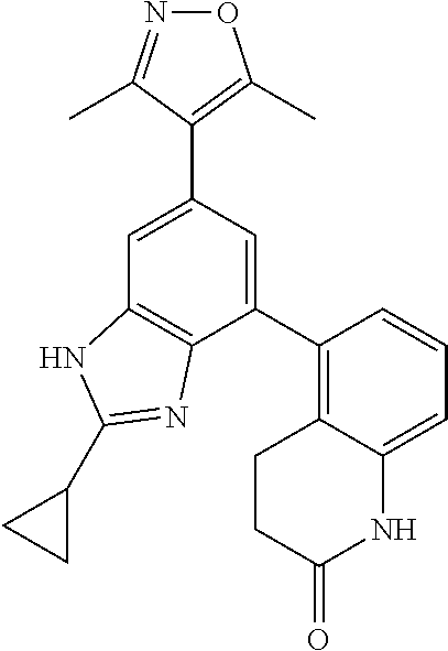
C1(C2=C3C(=CC=C2)NC(=O)CC3)=CC(C2=C(C)ON=C2C)=CC2=C1N=C(C1CC1)N2
